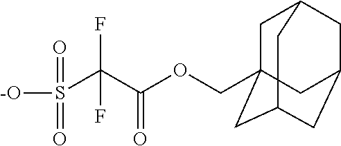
C1C2(COC(C(S([-O])(=O)=O)(F)F)=O)CC3CC(CC1C3)C2
